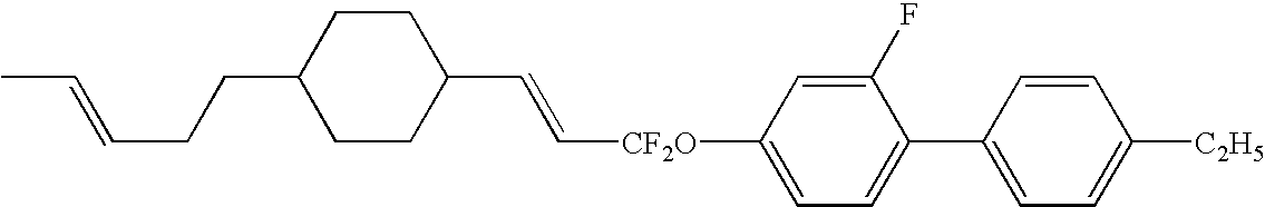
C([CF2O]C1=CC=C(C2=CC=C([C2H5])C=C2)C(F)=C1)=CC1CCC(CCC=CC)CC1
